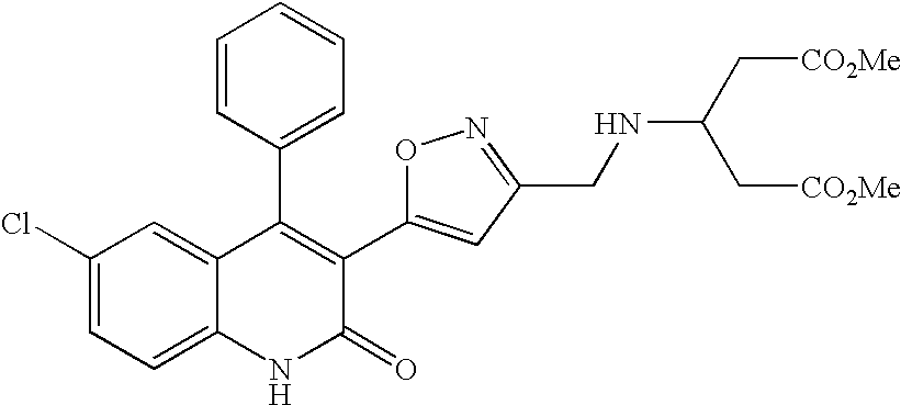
C1(Cl)=CC=C2C(=C1)C(C1=CC=CC=C1)=C(C1=CC(CNC(C[CO2Me])C[CO2Me])=NO1)C(=O)N2
